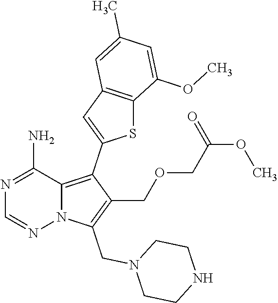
N1=C(N)C2=C(C3=CC4=C(S3)C(OC)=CC(C)=C4)C(COCC(OC)=O)=C(CN3CCNCC3)N2N=C1
